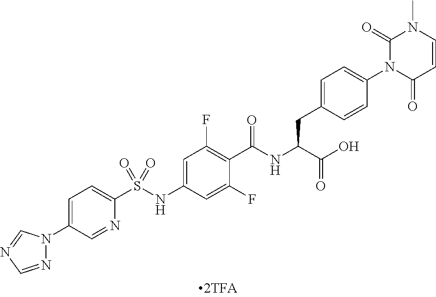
N1=CN=CN1C1=CC=C(S(NC2=CC(F)=C(C(NC(C(O)=O)CC3=CC=C(N4C(=O)C=CN(C)C4=O)C=C3)=O)C(F)=C2)(=O)=O)N=C1
